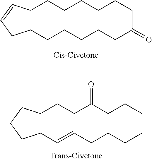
C1CCCCCCC(=O)CCCCCCCC=C1.C1CCC(=O)CCCCCCCC=CCCCC1
